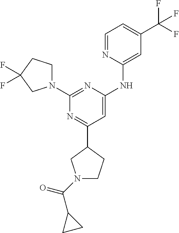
C1=NC(NC2=CC(C3CCN(C(=O)C4CC4)C3)=NC(N3CCC(F)(F)C3)=N2)=CC(C(F)(F)F)=C1
